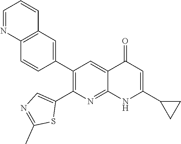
C12=C(C=C(C3=C(C4=CN=C(C)S4)N=C4C(=C3)C(=O)C=C(C3CC3)N4)C=C1)C=CC=N2
